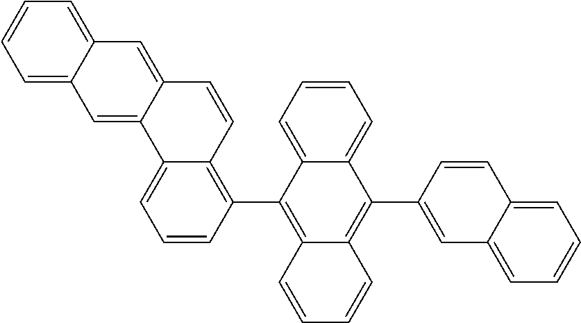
C1=C2C(=CC=C1)C=C1C(=C2)C2=CC=CC(C3=C4C(=C(C5=CC6=CC=CC=C6C=C5)C5=CC=CC=C53)C=CC=C4)=C2C=C1
